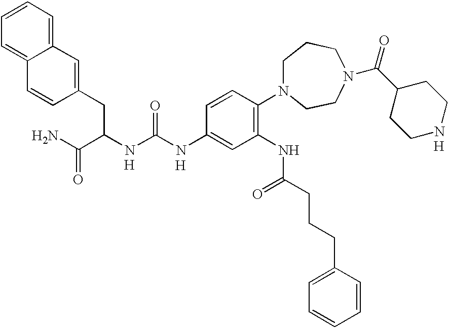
C(C(C(N)=O)NC(NC1=CC(NC(CCCC2=CC=CC=C2)=O)=C(N2CCCN(C(C3CCNCC3)=O)CC2)C=C1)=O)C1=CC2=CC=CC=C2C=C1.[H].[H].[H]
